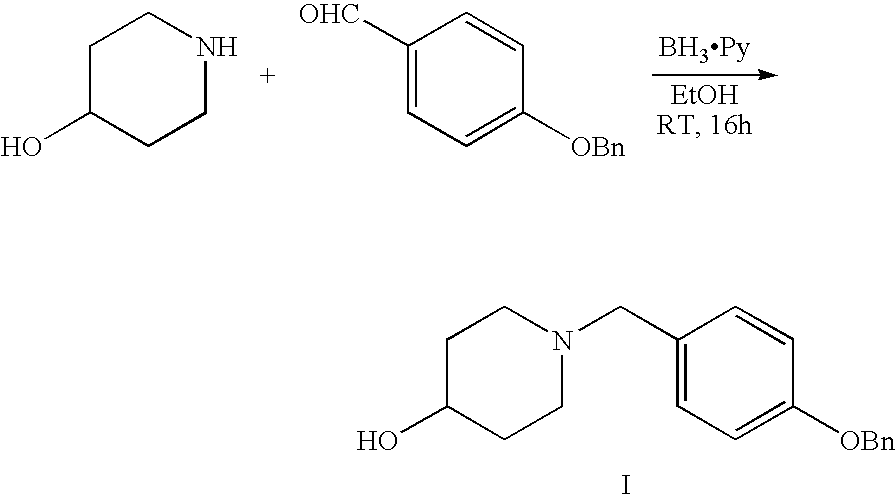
C1C(O)CCNC1.C1([OHC])=CC=C([OBn])C=C1.C1C(O)CCN(CC2=CC=C([OBn])C=C2)C1.I
